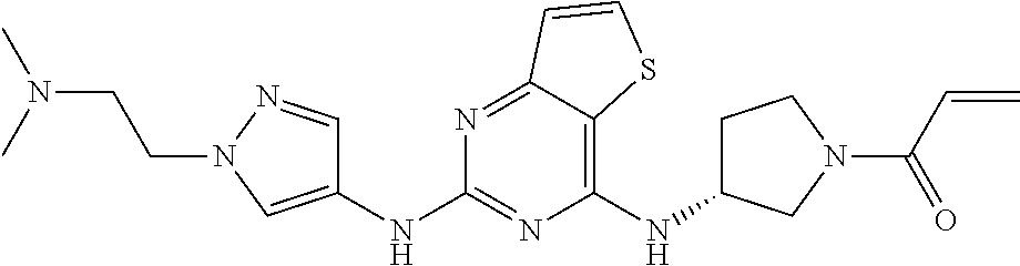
C1(NC2CCN(C(=O)C=C)C2)=C2C(=NC(NC3=CN(CCN(C)C)N=C3)=N1)C=CS2
